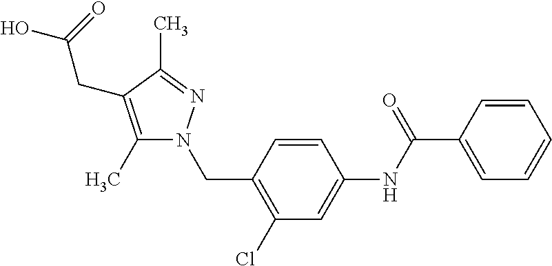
C1=C(C(NC2=CC(Cl)=C(CN3C(C)=C(CC(=O)O)C(C)=N3)C=C2)=O)C=CC=C1
